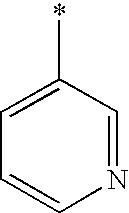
*C1=CC=CN=C1
